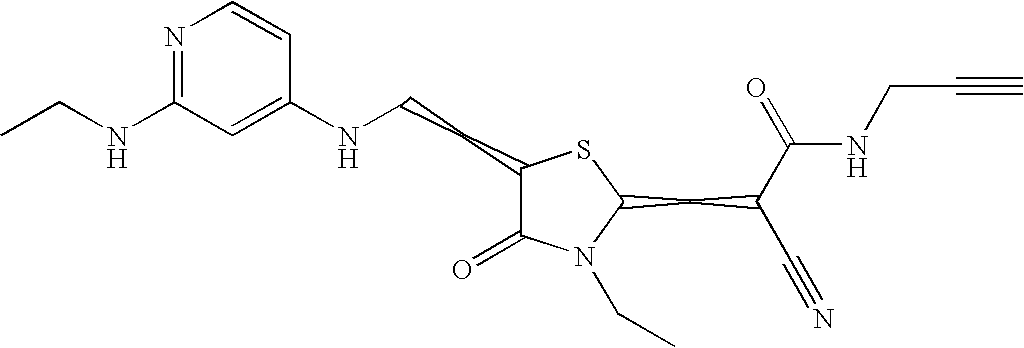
N1=C(NCC)C=C(NCCC2C(=O)N(CC)C(CC(C#N)C(=O)NCC#C)S2)C=C1
